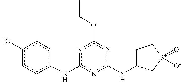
C1C(Nc2nc(Nc3ccc(O)cc3)nc(OCC)n2)C[S+](=O)([O-])C1
